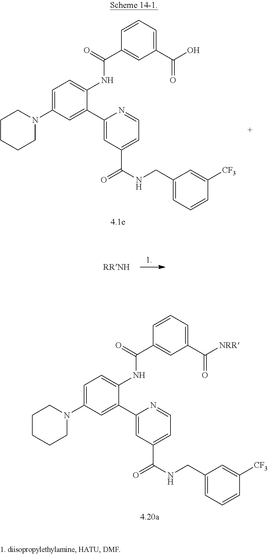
C1CCCN(C2=CC=C(NC(=O)C3=CC(C(=O)O)=CC=C3)C(C3=CC(C(=O)NCC4=CC=CC([CF3])=C4)=CC=N3)=C2)C1.C1CCCN(C2=CC=C(NC(=O)C3=CC(C(=O)[NRR])=CC=C3)C(C3=CC(C(=O)NCC4=CC=CC([CF3])=C4)=CC=N3)=C2)C1
